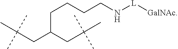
CC(CC(CCCCN[L][GalNAc])CC(C)(C)C)(C)C
